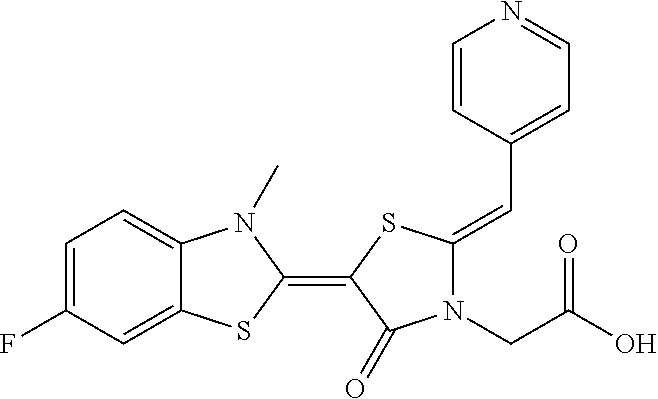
C1=C(F)C=C2C(=C1)N(C)C(=C1SC(=CC3=CC=NC=C3)N(CC(O)=O)C1=O)S2
